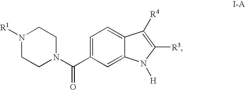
N1([R1])CCN(C(C2=CC=C3C(=C2)N([H])C([R3])=C3[R4])=O)CC1
